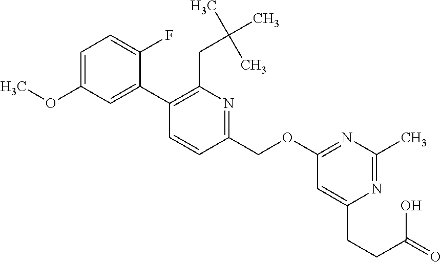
C1(OC)=CC=C(F)C(C2=C(CC(C)(C)C)N=C(COC3=NC(C)=NC(CCC(O)=O)=C3)C=C2)=C1
